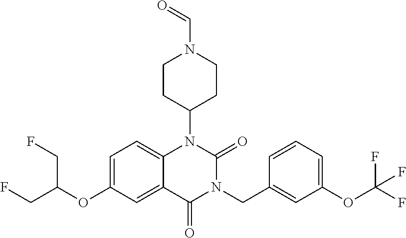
C12=CC=C(OC(CF)CF)C=C1C(=O)N(CC1=CC(OC(F)(F)F)=CC=C1)C(=O)N2C1CCN(C=O)CC1
